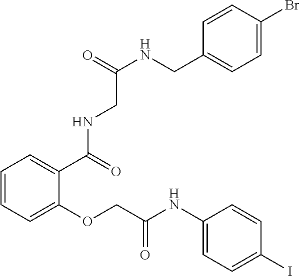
C1=CC=C(OCC(NC2=CC=C(I)C=C2)=O)C(C(NCC(NCC2=CC=C(Br)C=C2)=O)=O)=C1
